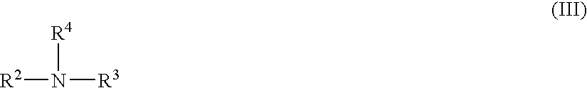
[R2]N([R3])[R4]
